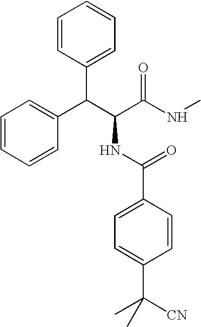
C(C(C(NC)=O)NC(C1=CC=C(C([CN])(C)C)C=C1)=O)(C1=CC=CC=C1)C1=CC=CC=C1
